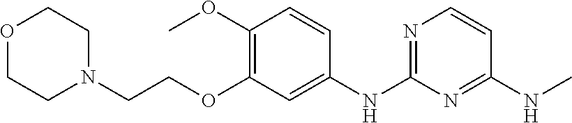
C1(NC)=NC(NC2=CC(OCCN3CCOCC3)=C(OC)C=C2)=NC=C1
